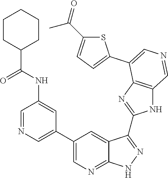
C1=NC=C(C2=CN=C3C(=C2)C(C2=NC4=C(N2)C=NC=C4C2=CC=C(C(=O)C)S2)=NN3)C=C1NC(C1CCCCC1)=O
